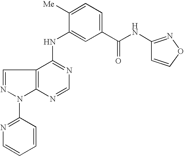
C12=C(C(NC3=CC(C(NC4=NOC=C4)=O)=CC=C3[Me])=NC=N1)C=NN2C1=NC=CC=C1
